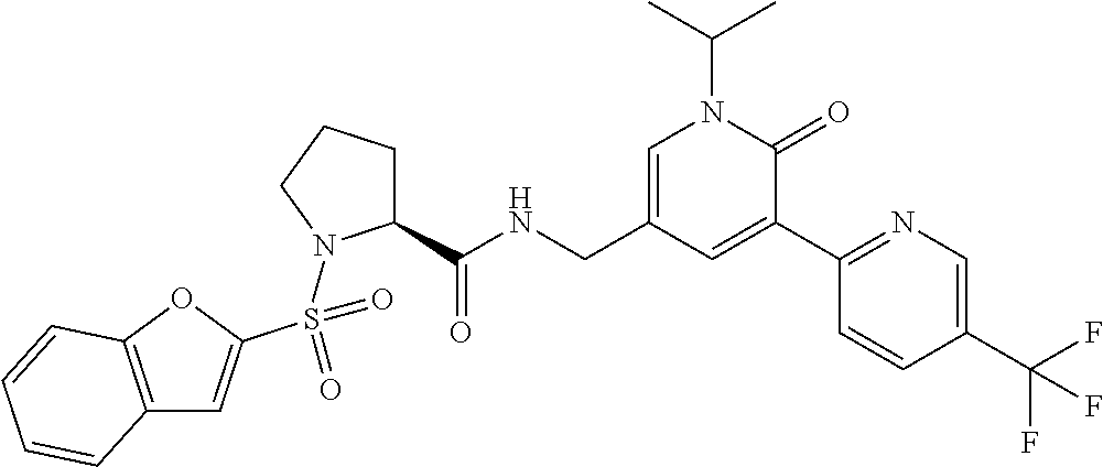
C12=C(OC(S(=O)(N3C(C(NCC4=CN(C(C)C)C(=O)C(C5=NC=C(C(F)(F)F)C=C5)=C4)=O)CCC3)=O)=C1)C=CC=C2
